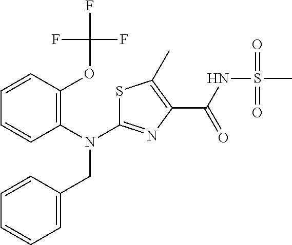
C1=CC(OC(F)(F)F)=C(N(C2=NC(C(NS(C)(=O)=O)=O)=C(C)S2)CC2=CC=CC=C2)C=C1
